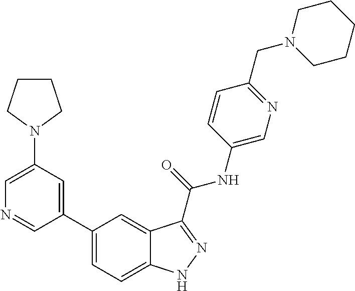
C1(N2CCCC2)=CN=CC(C2=CC=C3C(=C2)C(C(NC2=CN=C(CN4CCCCC4)C=C2)=O)=NN3)=C1
